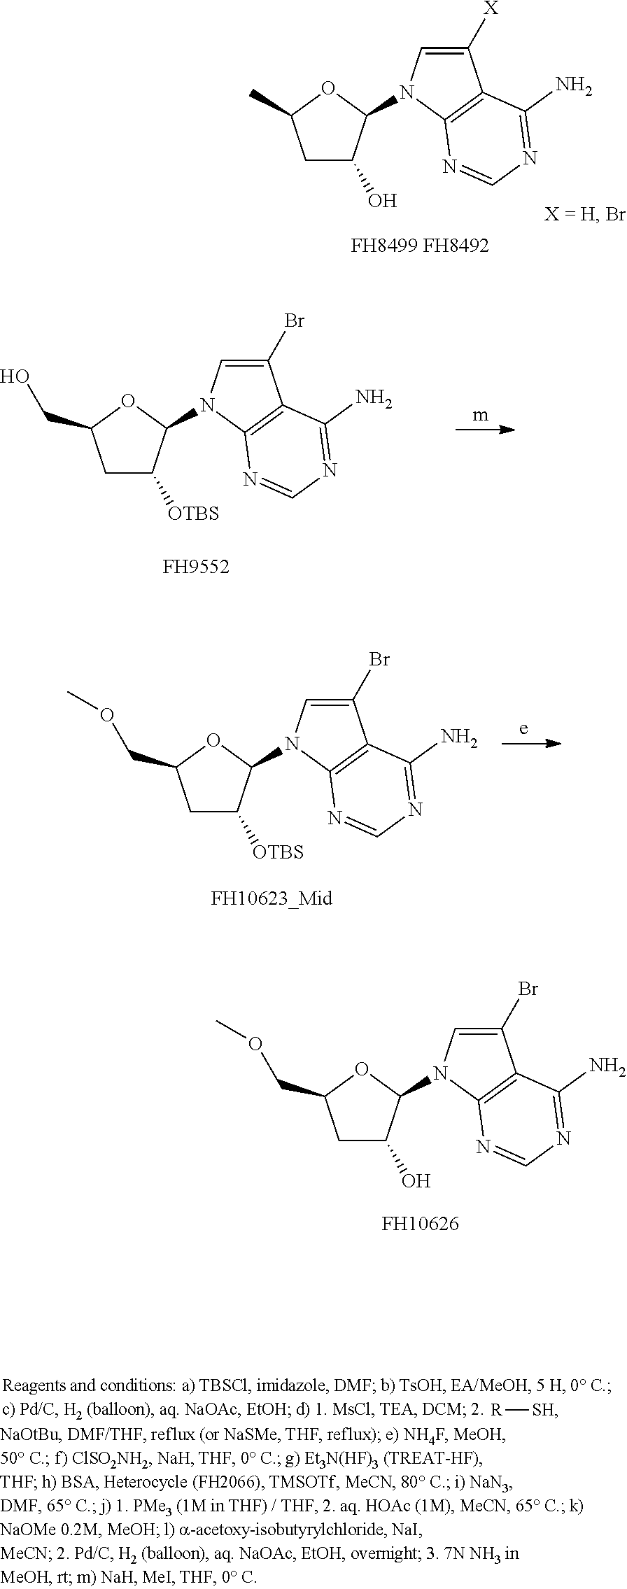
C1C(O)C(N2C=C([X])C3=C2N=CN=C3N)OC1C.[FH8499 FH8492].[FH9552].C1C([OTBS])C(N2C=C(Br)C3=C2N=CN=C3N)OC1CO.C1C([OTBS])C(N2C=C(Br)C3=C2N=CN=C3N)OC1COC.[FH10623_Mid].[FH10626].C1C(O)C(N2C=C(Br)C3=C2N=CN=C3N)OC1COC.[R][SH]
